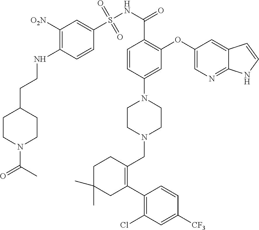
C1([O2N])=C(NCCC2CCN(C(C)=O)CC2)C=CC(S(NC(=O)C2=C(OC3=CN=C4C(=C3)C=CN4)C=C(N3CCN(CC4=C(C5=C(Cl)C=C([CF3])C=C5)CC(C)(C)CC4)CC3)C=C2)(=O)=O)=C1
